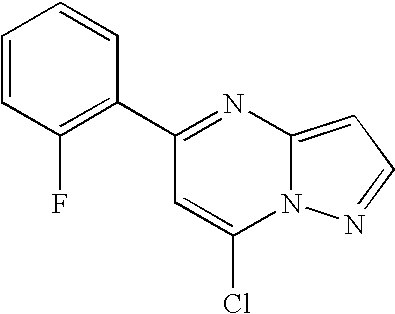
C1(C2=C(F)C=CC=C2)=NC2=CC=NN2C(Cl)=C1
